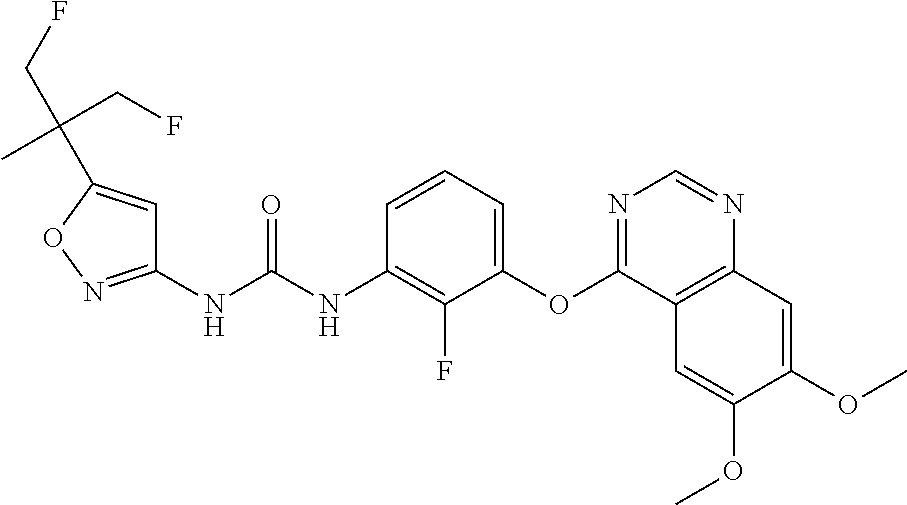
C1(NC(NC2=C(F)C(OC3=NC=NC4=C3C=C(OC)C(OC)=C4)=CC=C2)=O)=NOC(C(CF)(CF)C)=C1
